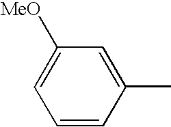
C1=CC(C)=CC([MeO])=C1
